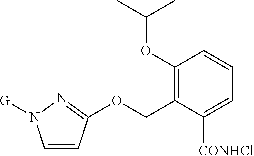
O(CC1=C(OC(C)C)C=CC=C1[CONHCl])C1=NN([G])C=C1
